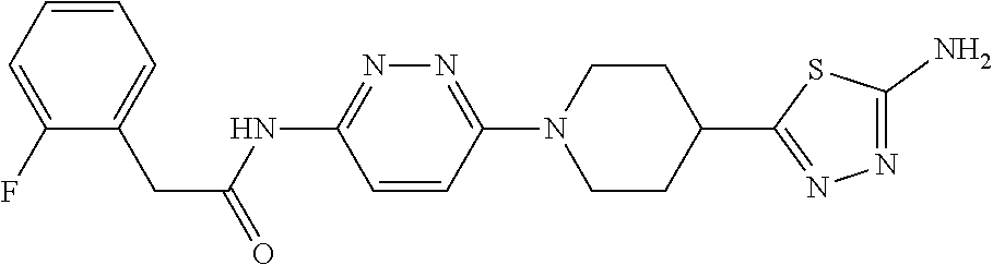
C1=CC(N2CCC(C3=NN=C(N)S3)CC2)=NN=C1NC(CC1=CC=CC=C1F)=O
